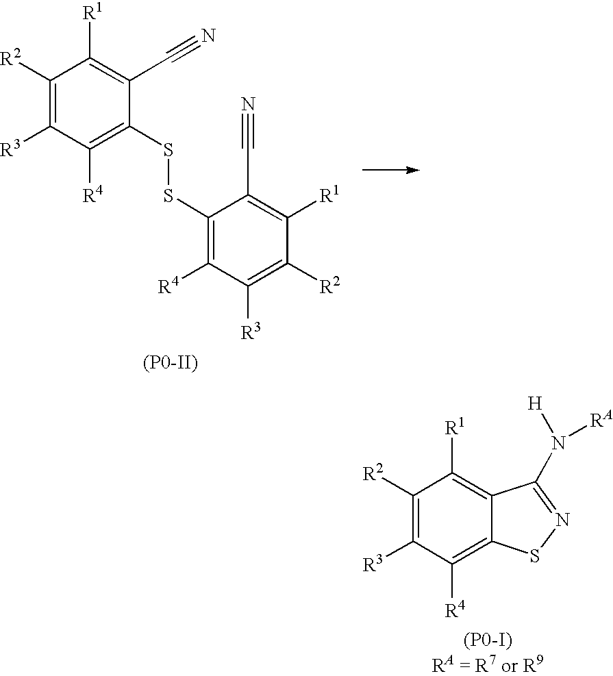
C1([R2])=C([R3])C([R4])=C(SSC2=C([R4])C([R3])=C([R2])C([R1])=C2C#N)C(C#N)=C1[R1].[(P0-II)].C1([R2])=C([R3])C([R4])=C2C(=C1[R1])C(N([H])[RA])=NS2.[(P0-I)RA = R7 or R9]
